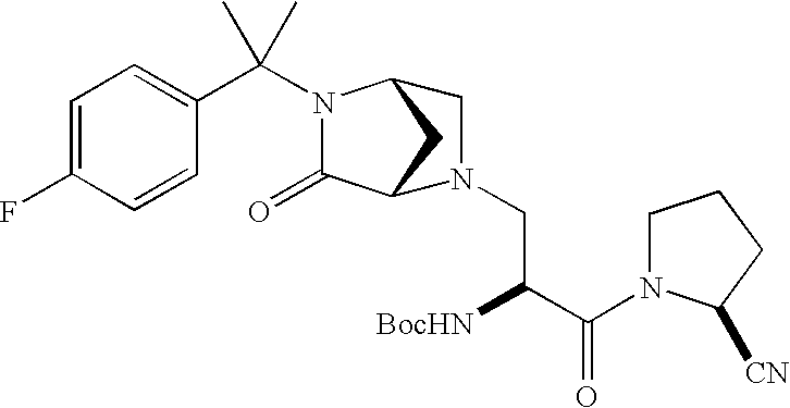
C1=C(F)C=CC(C(N2C(=O)C3CC2CN3CC(C(N2CCCC2[CN])=O)[BocHN])(C)C)=C1
